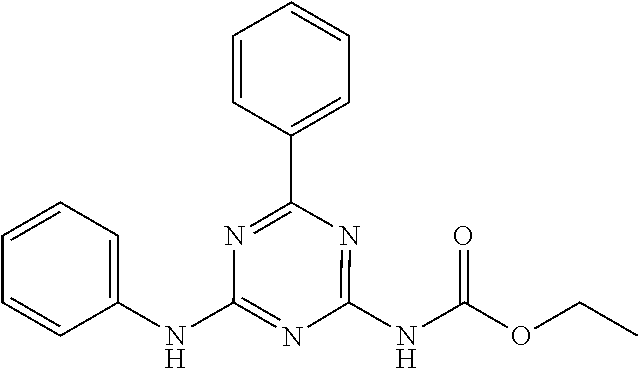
C1(NC2=CC=CC=C2)=NC(NC(OCC)=O)=NC(C2=CC=CC=C2)=N1
